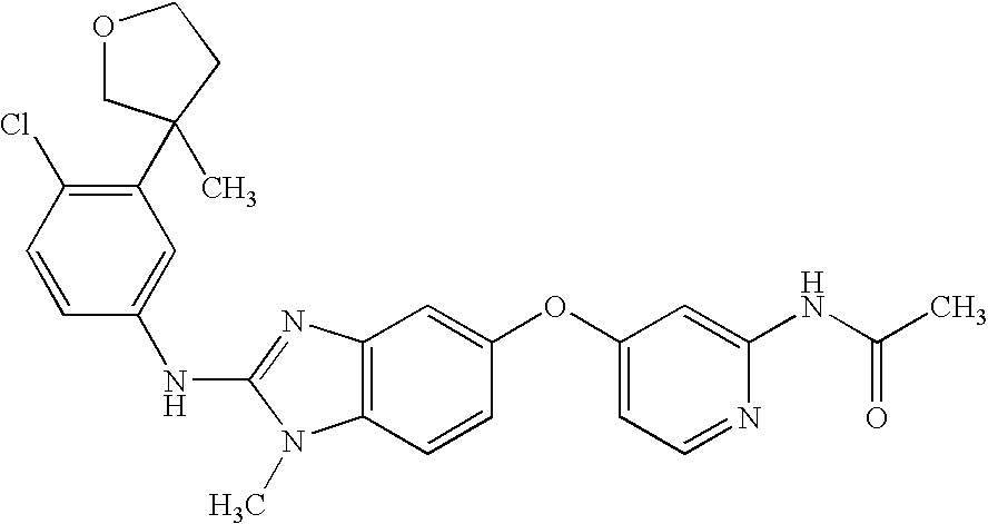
C1(C2(C)COCC2)=C(Cl)C=CC(NC2=NC3=C(N2C)C=CC(OC2=CC=NC(NC(C)=O)=C2)=C3)=C1
